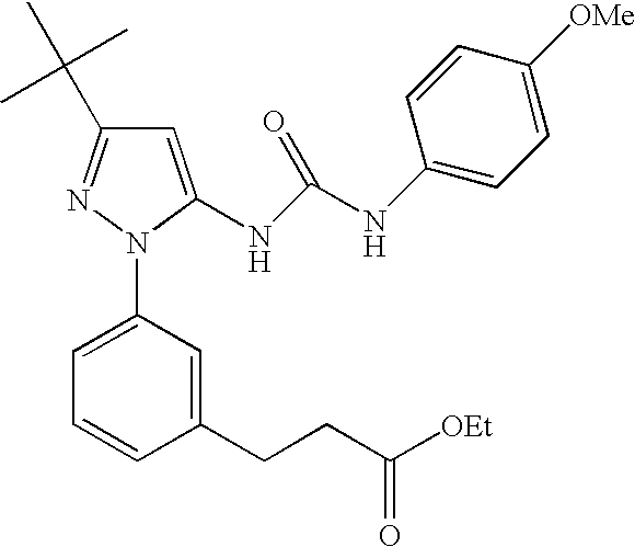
C1=C(NC(NC2=CC=C([OMe])C=C2)=O)N(C2=CC=CC(CCC([OEt])=O)=C2)N=C1C(C)(C)C
